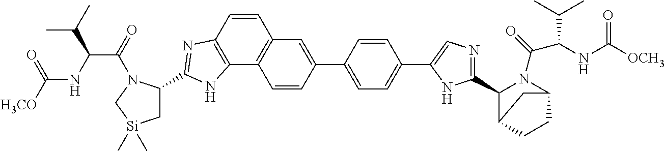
C1(C2=CC3=C(C4=C(C=C3)N=C(C3C[Si](C)(C)CN3C(=O)C(NC([H3CO])=O)C(C)C)N4)C=C2)=CC=C(C2=CN=C(C3C4CCC(N3C(=O)C(NC([OCH3])=O)C(C)C)C4)N2)C=C1
